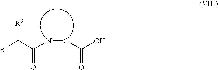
[R4]C(C(NCC(O)=O)=O)[R3]
